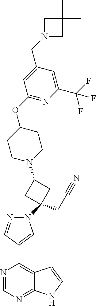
N1=CN=C2C(=C1C1=CN(C3(CC#N)CC(N4CCC(OC5=NC(C(F)(F)F)=CC(CN6CC(C)(C)C6)=C5)CC4)C3)N=C1)C=CN2
